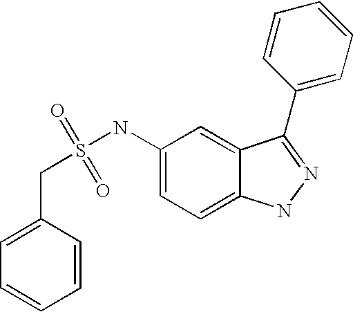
S(=O)(=O)(NC1=CC=C2C(=C1)C(C1=CC=CC=C1)=NN2)CC1=CC=CC=C1
